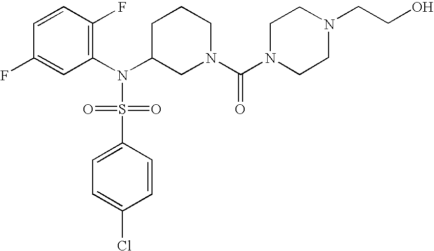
C1=CC(F)=C(N(C2CN(C(=O)N3CCN(CCO)CC3)CCC2)S(=O)(=O)C2=CC=C(Cl)C=C2)C=C1F
